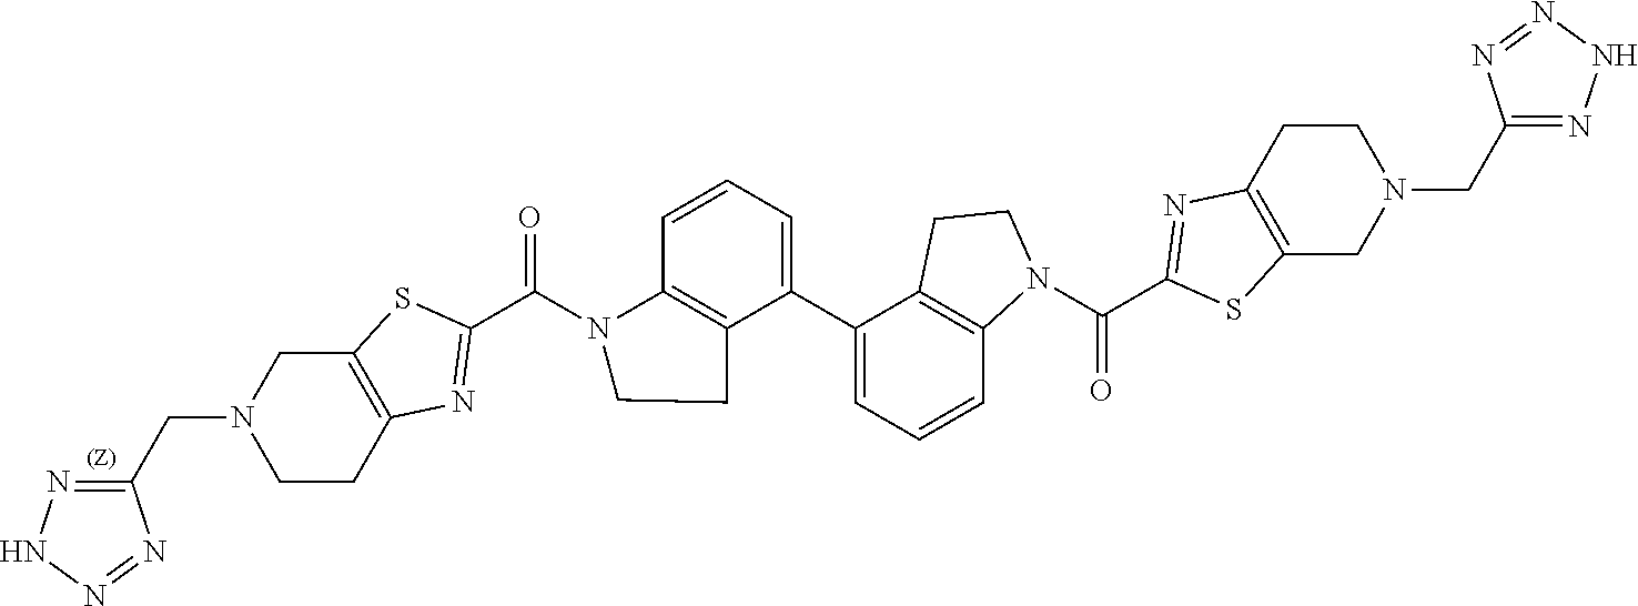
C12=C(SC(C(N3C4=C(C(C5=CC=CC6=C5CCN6C(C5=NC6=C(S5)CN(CC5=NNN=N5)CC6)=O)=CC=C4)CC3)=O)=N1)CN(CC1=NNN=N1)CC2
